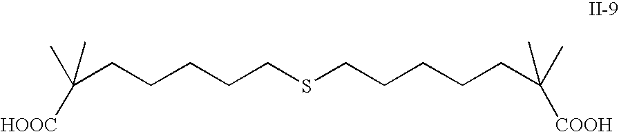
C(CCCCCSCCCCCC([HOOC])(C)C)(C)([COOH])C
